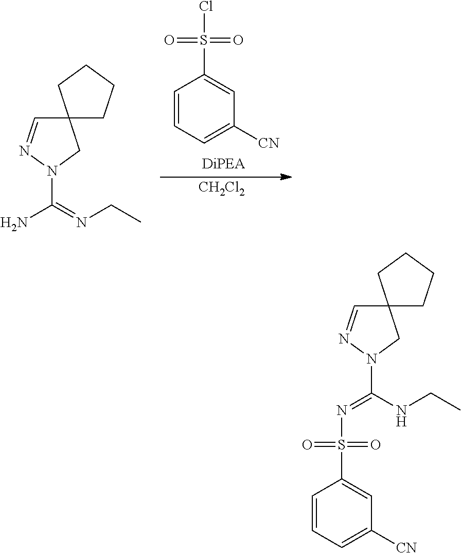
C12(C=NN(C(N)=NCC)C1)CCCC2.C1=CC=C([CN])C=C1S(=O)(=O)Cl.[CH2Cl2].C1=CC=C([CN])C=C1S(=O)(=O)N=C(N1N=CC2(C1)CCCC2)NCC
